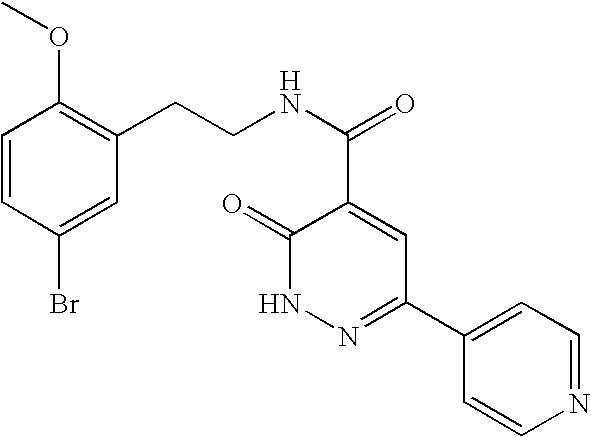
C1(=O)NN=C(C2=CC=NC=C2)C=C1C(NCCC1=C(OC)C=CC(Br)=C1)=O
